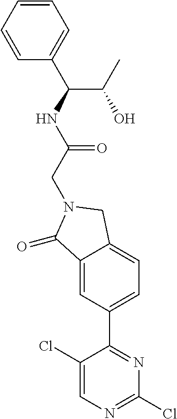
C1(Cl)=CN=C(Cl)N=C1C1=CC=C2C(=C1)C(=O)N(CC(=O)NC(C(C)O)C1=CC=CC=C1)C2
